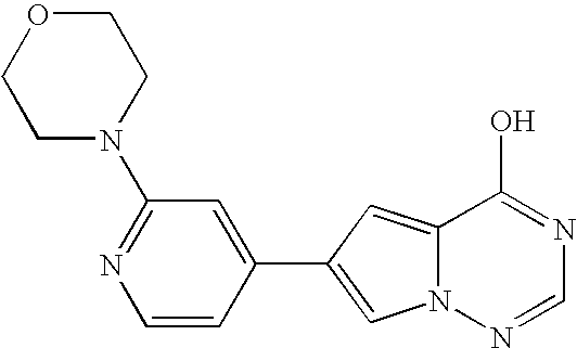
OC1=NC=NN2C1=CC(C1=CC(N3CCOCC3)=NC=C1)=C2
